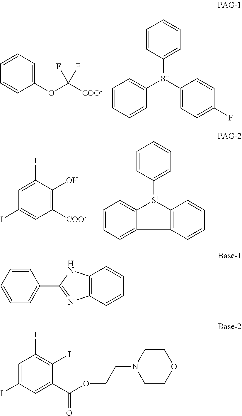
C1=CC=C(OC([COO-])(F)F)C=C1.C1=CC=CC([S+](C2=CC=C(F)C=C2)C2=CC=CC=C2)=C1.C1=C(I)C(O)=C([COO-])C=C1I.C1=CC=C2C(=C1)[S+](C1=CC=CC=C1)C1=C2C=CC=C1.C1=C(I)C=C(C(OCCN2CCOCC2)=O)C(I)=C1I.C12=C(C=CC=C1)N=C(C1=CC=CC=C1)N2
